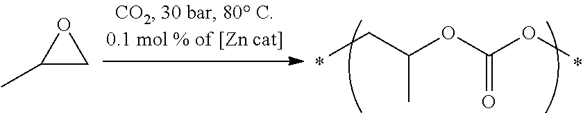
C1(C)CO1.CC(CC)OC(OC)=O
